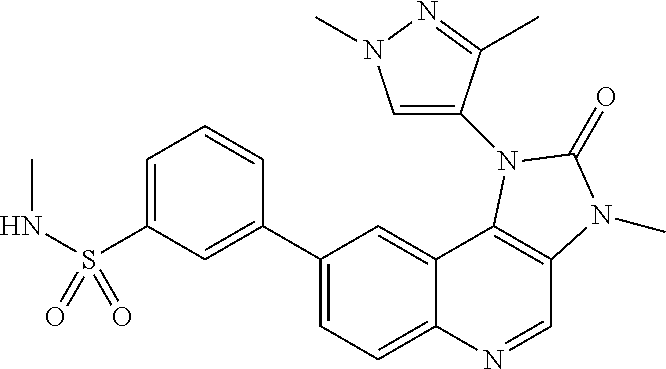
C1(C2=CC(S(NC)(=O)=O)=CC=C2)=CC=C2C(=C1)C1=C(C=N2)N(C)C(=O)N1C1=CN(C)N=C1C
